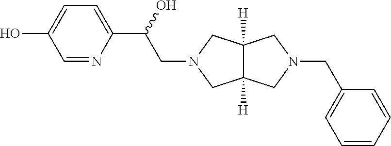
C1=NC(C(O)CN2CC3([H])C([H])(C2)CN(CC2=CC=CC=C2)C3)=CC=C1O
